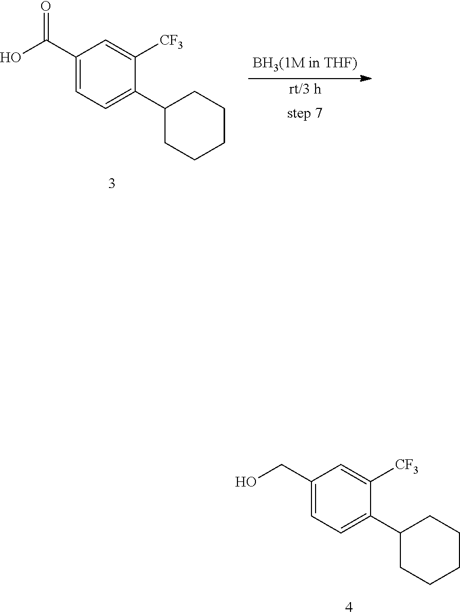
C1(CO)=CC=C(C2CCCCC2)C([CF3])=C1.C1(C(O)=O)=CC=C(C2CCCCC2)C([CF3])=C1
